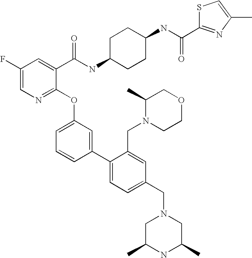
C1(F)=CN=C(OC2=CC=CC(C3=CC=C(CN4CC(C)NC(C)C4)C=C3CN3CCOCC3C)=C2)C(C(NC2CCC(NC(=O)C3=NC(C)=CS3)CC2)=O)=C1
